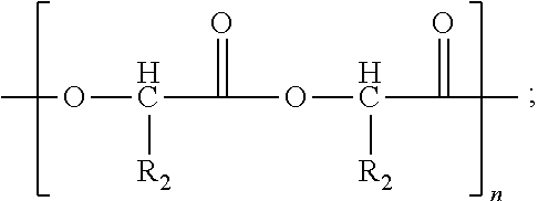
COC(C(OC(C(C)=O)[R2])=O)[R2]
